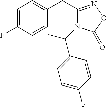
C1=C(F)C=CC(CC2=NOC(=O)N2C(C2=CC=C(F)C=C2)C)=C1
